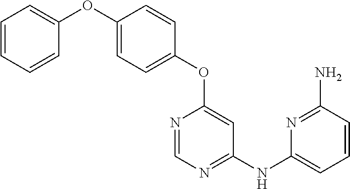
C1(OC2=CC=CC=C2)=CC=C(OC2=CC(NC3=CC=CC(N)=N3)=NC=N2)C=C1
